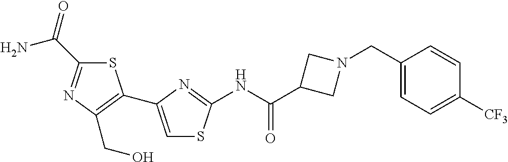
C1(CN2CC(C(=O)NC3=NC(C4=C(CO)N=C(C(N)=O)S4)=CS3)C2)=CC=C([CF3])C=C1
